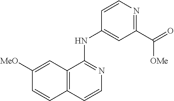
C1=CC2=C(C(NC3=CC(C(=O)[OMe])=NC=C3)=N1)C=C([MeO])C=C2
